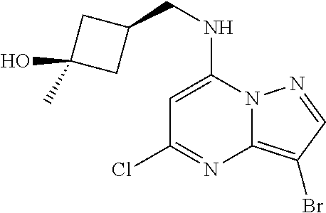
C1=C(NCC2CC(O)(C)C2)N2C(=C(Br)C=N2)N=C1Cl
